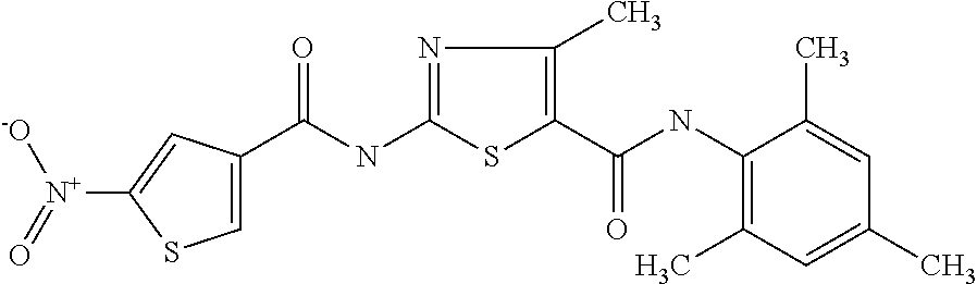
C1=C(C(NC2=NC(C)=C(C(NC3=C(C)C=C(C)C=C3C)=O)S2)=O)C=C([N+]([-O])=O)S1
